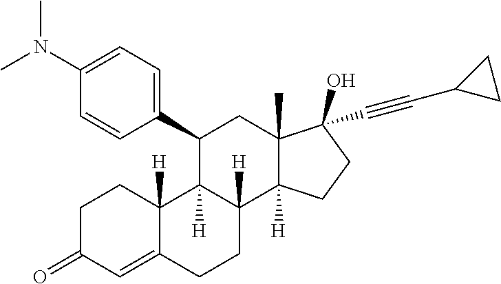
C1C(=O)C=C2C([H])(C1)C1([H])C([H])(CC2)C2([H])C(C)(CC1C1=CC=C(N(C)C)C=C1)C(O)(C#CC1CC1)CC2
